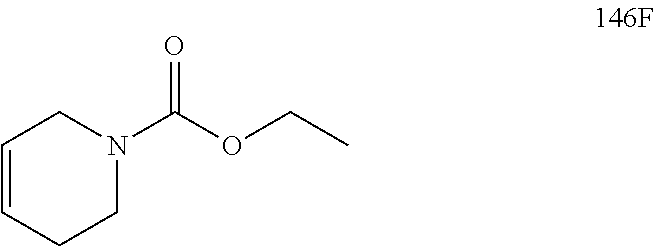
C1=CCCN(C(OCC)=O)C1
